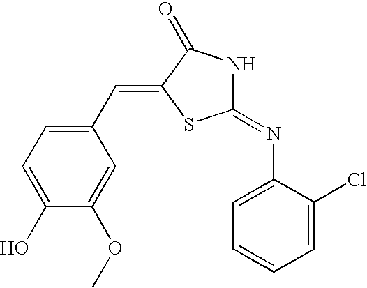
C1(O)=CC=C(C=C2C(=O)NC(=NC3=CC=CC=C3Cl)S2)C=C1OC
